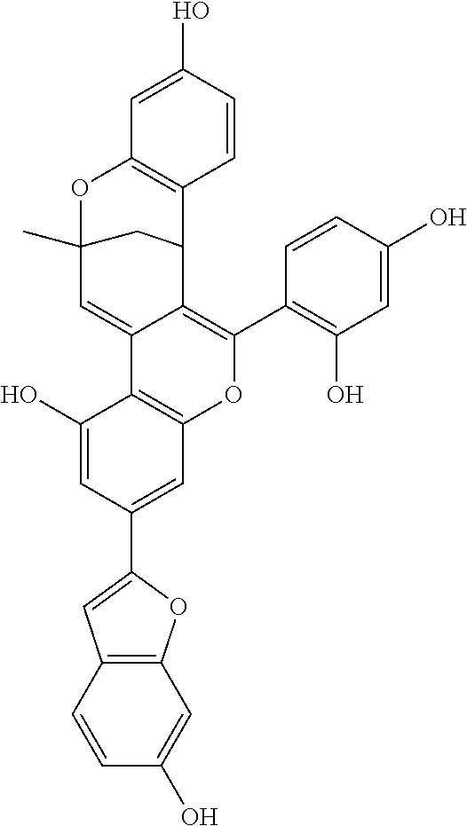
C1=CC2=C(C=C1O)OC(C1=CC3=C(C(O)=C1)C1=CC4(C)CC(C1=C(C1=C(O)C=C(O)C=C1)O3)C1=C(O4)C=C(O)C=C1)=C2
